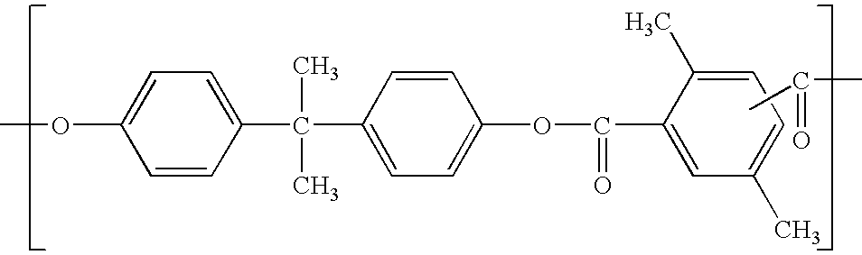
C1=CC(C(C)(C)C2=CC=C(OC(=O)C3=CC(C)=CC=C3C)C=C2)=CC=C1OC.CC(C)=O
